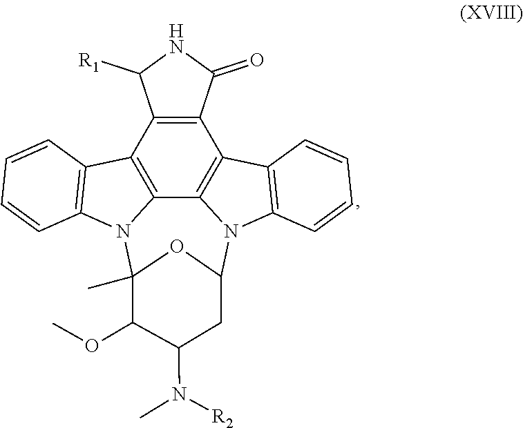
C12=C3C4=C(C5=C1C([R1])NC5=O)C1=C(N4C4OC(C)(N3C3=C2C=CC=C3)C(OC)C(N(C)[R2])C4)C=CC=C1
